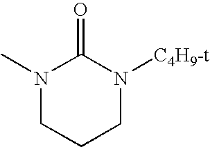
N1(C)CCCN([C4H9-t])C1=O
